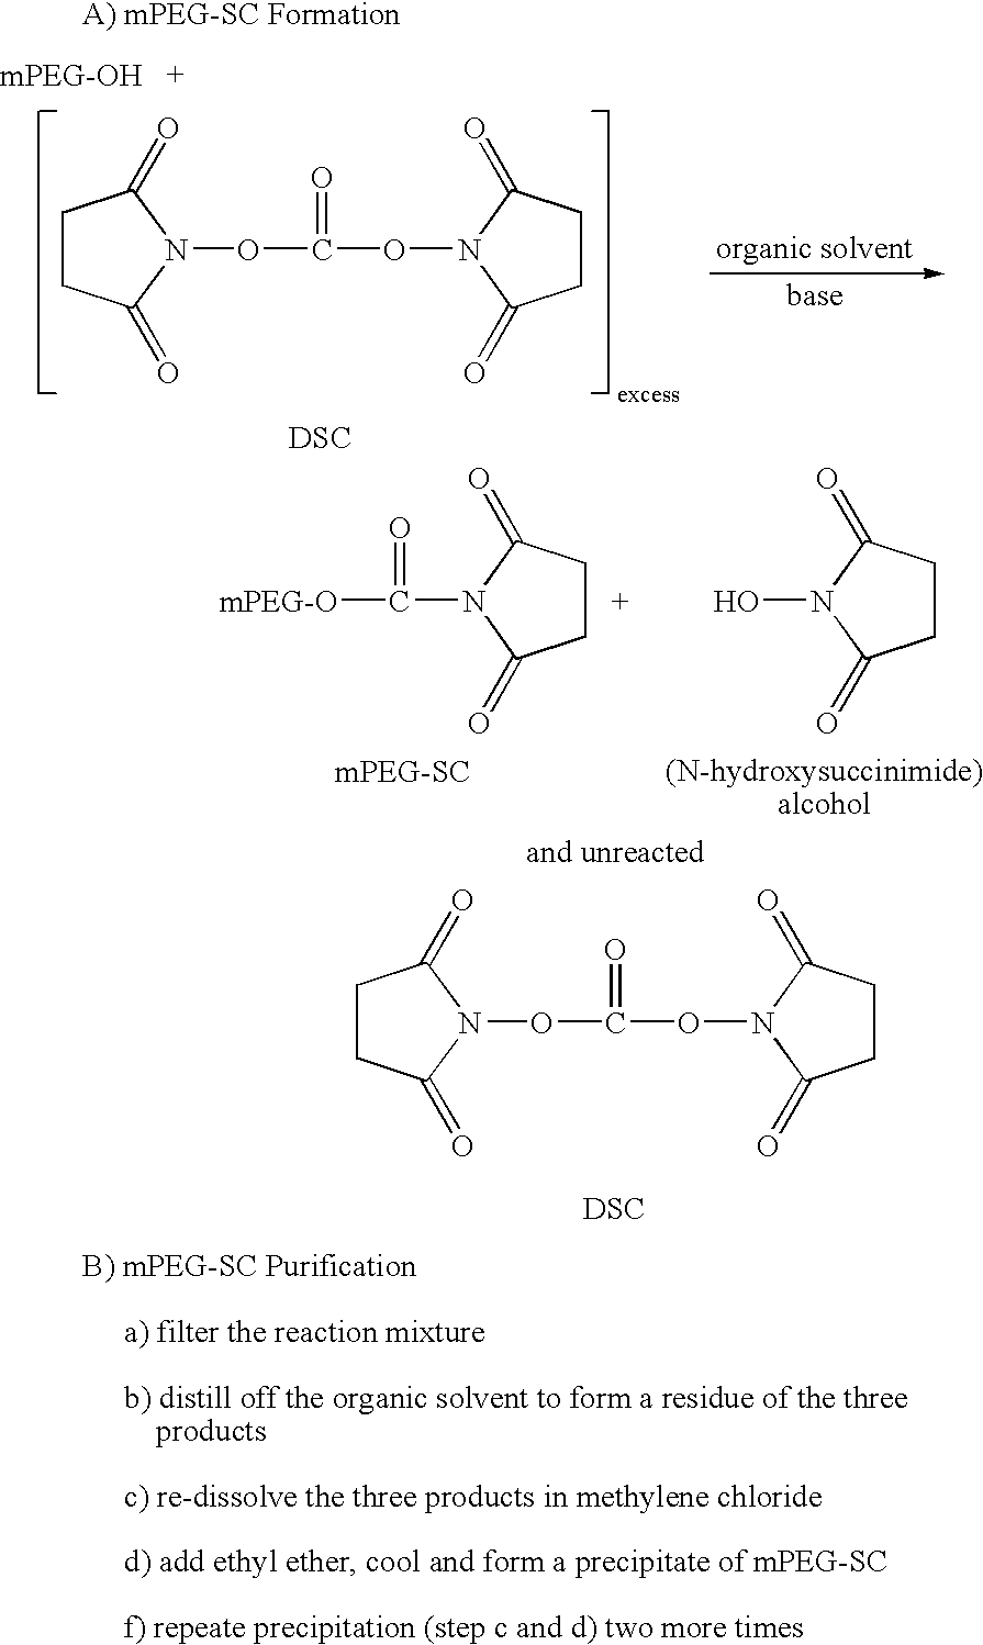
O(C(=O)ON1C(=O)CCC1=O)N1C(=O)CCC1=O.[DSC].O(C(=O)ON1C(=O)CCC1=O)N1C(=O)CCC1=O.[DSC].C(=O)(N1C(=O)CCC1=O)[mPEG-O].N1(O)C(=O)CCC1=O
